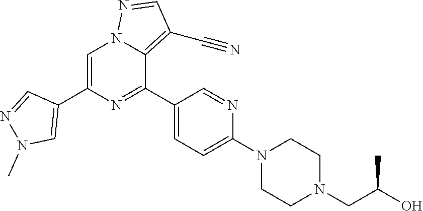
C1=C(C2=CN(C)N=C2)N=C(C2=CC=C(N3CCN(CC(O)C)CC3)N=C2)C2=C(C#N)C=NN12
